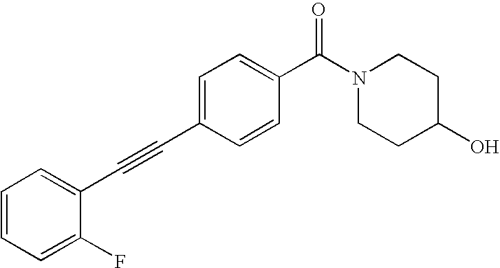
C1=CC=C(F)C(C#CC2=CC=C(C(N3CCC(O)CC3)=O)C=C2)=C1
